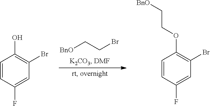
C([BnO])CBr.C1=CC(F)=CC(Br)=C1O.C1=CC(F)=CC(Br)=C1OCC[BnO]
